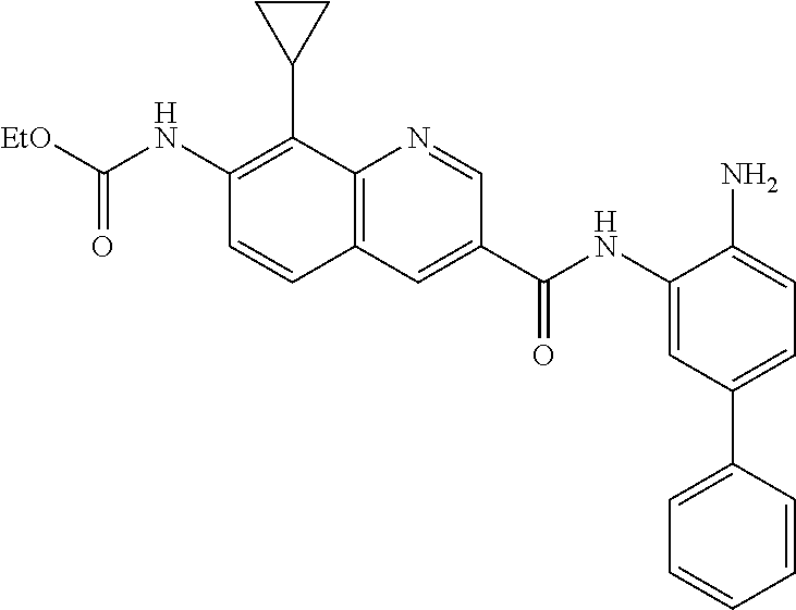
[EtO]C(NC1=C(C2CC2)C2=C(C=C1)C=C(C(NC1=CC(C3=CC=CC=C3)=CC=C1N)=O)C=N2)=O
